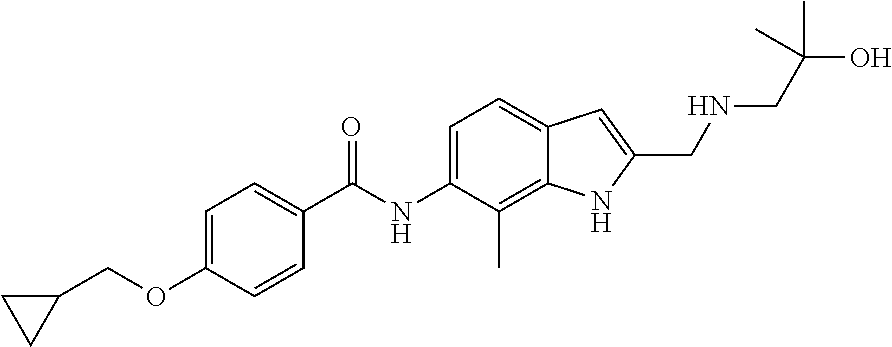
C1=C(OCC2CC2)C=CC(C(NC2=CC=C3C(=C2C)NC(CNCC(O)(C)C)=C3)=O)=C1
